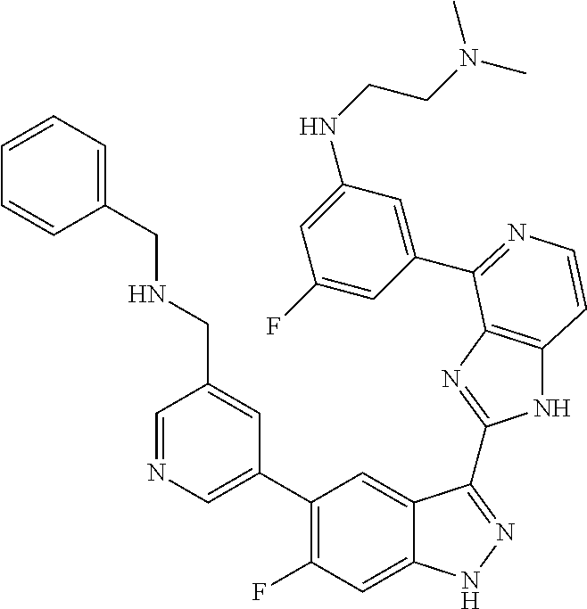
C1=C(C2=C(F)C=C3C(=C2)C(C2=NC4=C(N2)C=CN=C4C2=CC(NCCN(C)C)=CC(F)=C2)=NN3)C=C(CNCC2=CC=CC=C2)C=N1
